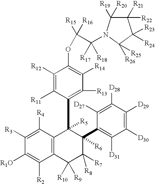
C1([R3])=C([R4])C2=C(C([R2])=C1[R1O])C([R10])([R9])C([R8])([R7])C([R6])(C1=C([D31])C([D30])=C([D29])C([D28])=C1[D27])C2([R5])C1=C([R13])C([R14])=C(OC(C([R17])([R18])N2C([R20])([R19])C([R22])([R21])C([R23])([R24])C2([R26])[R25])([R16])[R15])C([R12])=C1[R11]
